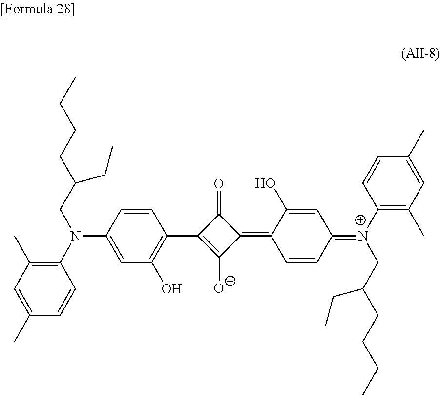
C1(=O)C(C2=C(O)C=C(N(CC(CCCC)CC)C3=C(C)C=C(C)C=C3)C=C2)=C([O-])C1=C1C=CC(=[N+](C2=C(C)C=C(C)C=C2)CC(CCCC)CC)C=C1O
